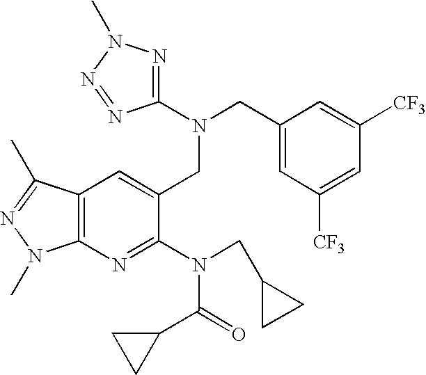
N(CC1=CC([CF3])=CC([CF3])=C1)(CC1=CC2=C(N=C1N(CC1CC1)C(=O)C1CC1)N(C)N=C2C)C1=NN(C)N=N1
